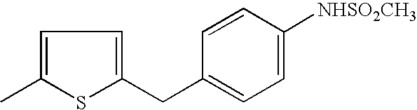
C1=C(C)SC(CC2=CC=C([NHSO2CH3])C=C2)=C1
